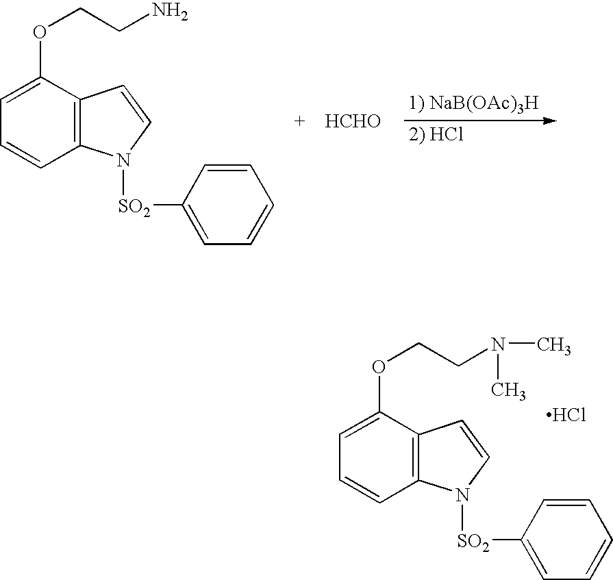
C12=C(C(OCCN)=CC=C1)C=CN2[SO2]C1=CC=CC=C1.[HCHO].C12=C(C(OCCN(C)C)=CC=C1)C=CN2[SO2]C1=CC=CC=C1.Cl
